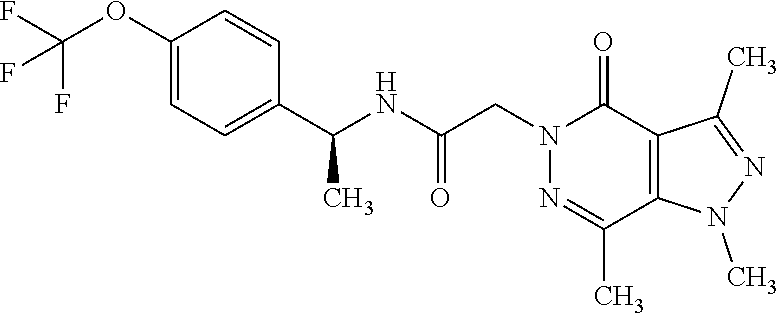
C1(OC(F)(F)F)=CC=C(C(NC(CN2N=C(C)C3=C(C2=O)C(C)=NN3C)=O)C)C=C1
